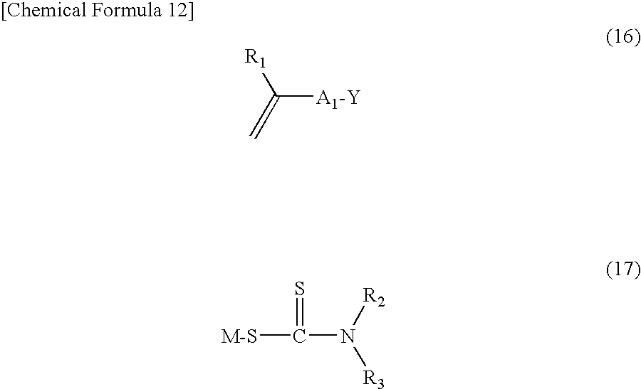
C([A1-Y])([R1])=C.[M-S]C(=S)N([R3])[R2]
